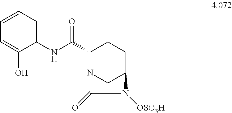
C1=CC=C(O)C(NC(C2N3CC(CC2)N([OSO3H])C3=O)=O)=C1
